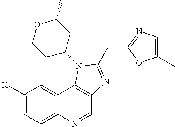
C1(Cl)=CC=C2C(=C1)C1=C(C=N2)N=C(CC2=NC=C(C)O2)N1C1CC(C)OCC1
